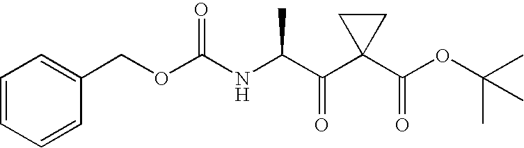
C1=CC=CC(COC(NC(C(C2(C(OC(C)(C)C)=O)CC2)=O)C)=O)=C1
